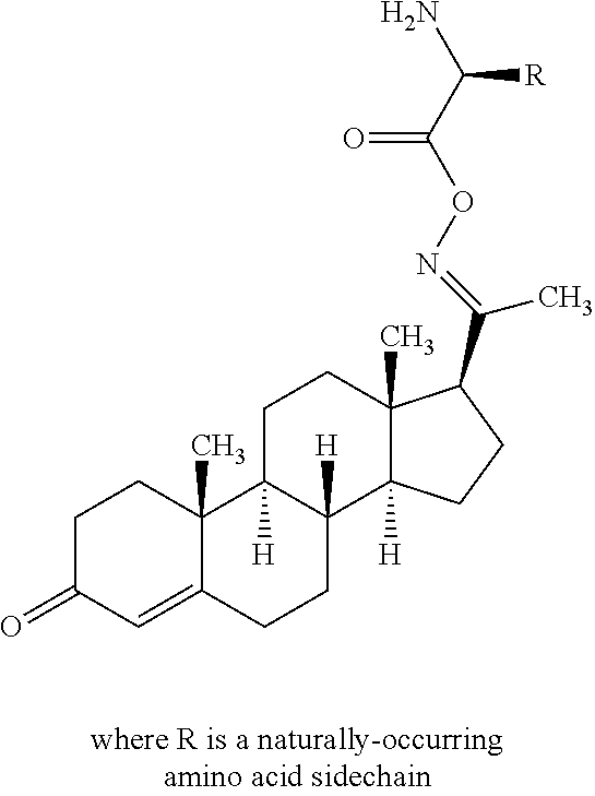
O=C1C=C2C(C)(CC1)C1([H])C([H])(CC2)C2([H])C(C)(CC1)C(C(=NOC(C(N)[R])=O)C)CC2
